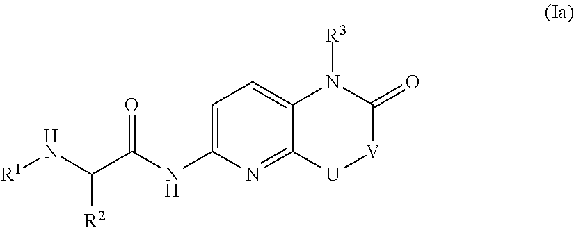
C1=C(NC(C(N[R1])[R2])=O)N=C2C(=C1)N([R3])C(=O)[V][U]2
